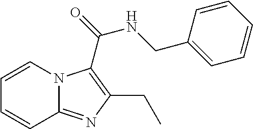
C1=CN2C(=NC(CC)=C2C(=O)NCC2=CC=CC=C2)C=C1
